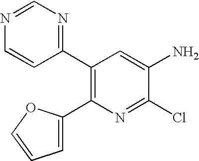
C1(C2=NC=NC=C2)=C(C2=CC=CO2)N=C(Cl)C(N)=C1
